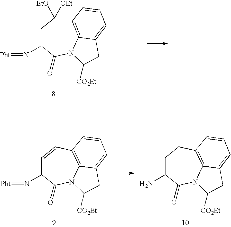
C(C(C(N1C2=CC=CC=C2CC1[CO2Et])=O)N=[Pht])C([EtO])[OEt].C1=CC2=C3N(C(=O)C1N=[Pht])C([CO2Et])CC3=CC=C2.C1C(N)C(=O)N2C3=C(C1)C=CC=C3CC2[CO2Et]
